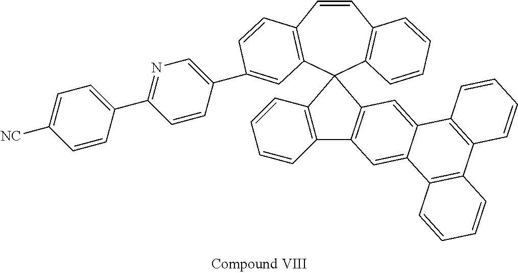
C1=CC2=C(C3(C4=C1C=CC=C4)C1=C(C=CC=C1)C1=C3C=C3C(=C1)C1=C(C4=C3C=CC=C4)C=CC=C1)C=C(C1=CN=C(C3=CC=C([NC])C=C3)C=C1)C=C2
